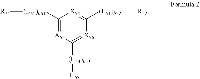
C1([(L51)b51][R51])=[X55]C([(L53)b53][R53])=[X56]C([(L51)b52][R52])=[X54]1
